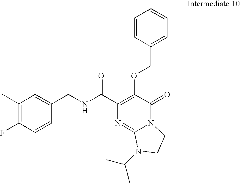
C1(CNC(C2=C(OCC3=CC=CC=C3)C(=O)N3C(=N2)N(C(C)C)CC3)=O)=CC(C)=C(F)C=C1
